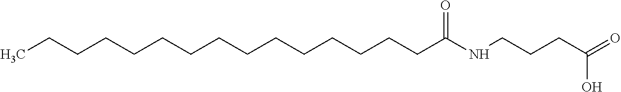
C(CCCCCCCCCCC(NCCCC(=O)O)=O)CCCC
